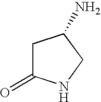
C1C(=O)NCC1N
